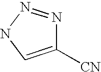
C1([CN])=CNN=N1
